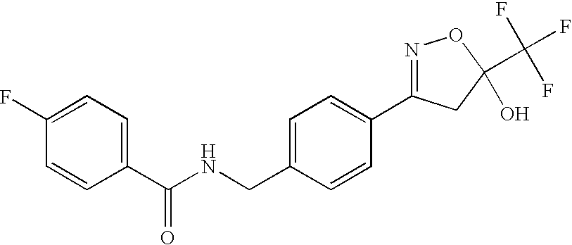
C1(C(NCC2=CC=C(C3=NOC(C(F)(F)F)(O)C3)C=C2)=O)=CC=C(F)C=C1
